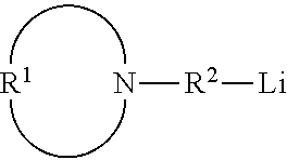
N[R2][Li].[R1]
